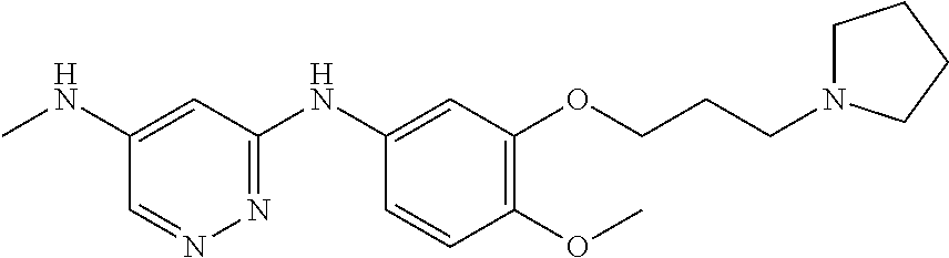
C1(NC)=CC(NC2=CC(OCCCN3CCCC3)=C(OC)C=C2)=NN=C1
